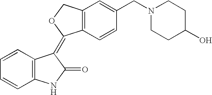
C1=CC2=C(C=C1)NC(=O)C2=C1C2=C(CO1)C=C(CN1CCC(O)CC1)C=C2
